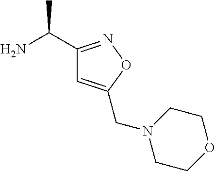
NC(C1=NOC(CN2CCOCC2)=C1)C
